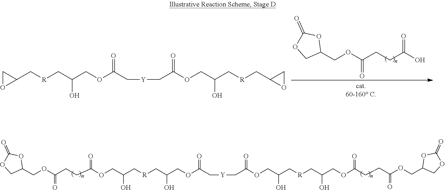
C(C[R]CC(COC(C[Y]CC(OCC(C[R]CC(COC(CCC(OCC1COC(=O)O1)=O)=O)O)O)=O)=O)O)(COC(CCC(OCC1OC(=O)OC1)=O)=O)O.C1(COC(CCC(O)=O)=O)OC(=O)OC1.C1(C[R]CC(COC(C[Y]CC(OCC(C[R]CC2OC2)O)=O)=O)O)CO1
